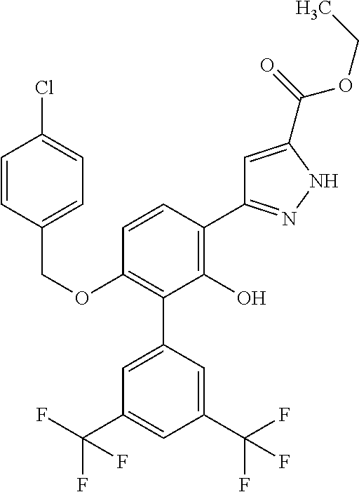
C1(OCC2=CC=C(Cl)C=C2)=C(C2=CC(C(F)(F)F)=CC(C(F)(F)F)=C2)C(O)=C(C2=NNC(C(=O)OCC)=C2)C=C1
